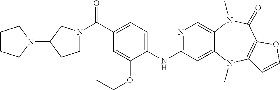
C(C1=CC=C(NC2=NC=C3C(=C2)N(C)C2=C(C(=O)N3C)OC=C2)C(OCC)=C1)(=O)N1CCC(N2CCCC2)C1
